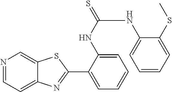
N1=CC=C2C(=C1)SC(C1=CC=CC=C1NC(NC1=CC=CC=C1SC)=S)=N2
